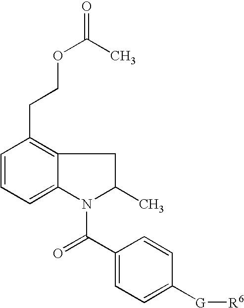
C1=CC=C2C(=C1CCOC(C)=O)CC(C)N2C(C1=CC=C([G][R6])C=C1)=O
